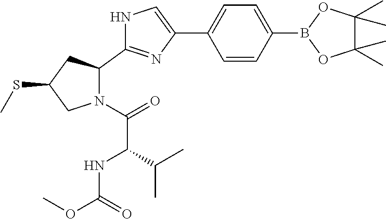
N1(C(=O)C(C(C)C)NC(OC)=O)C(C2=NC(C3=CC=C(B4OC(C)(C)C(C)(C)O4)C=C3)=CN2)CC(SC)C1
